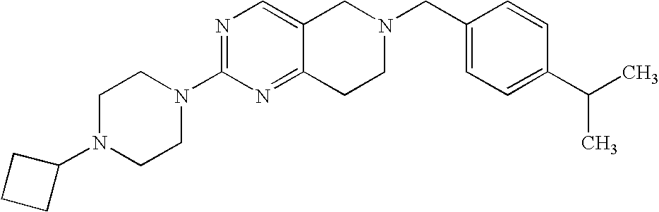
C1N(C2CCC2)CCN(C2=NC=C3C(=N2)CCN(CC2=CC=C(C(C)C)C=C2)C3)C1
